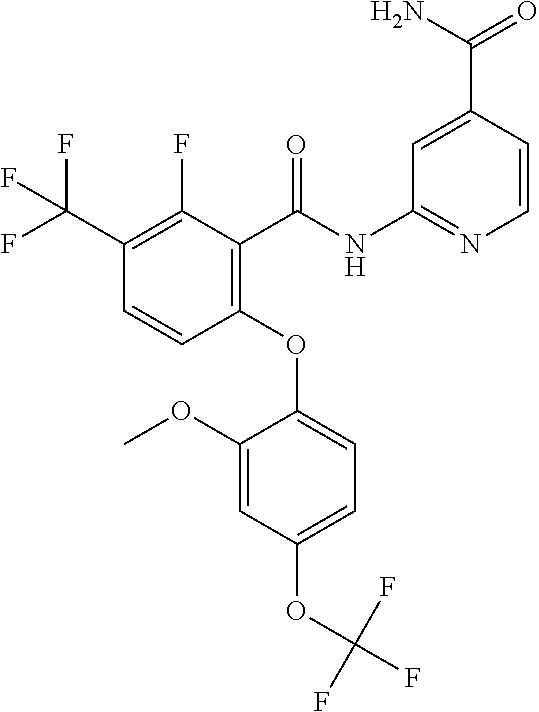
C1(OC2=CC=C(OC(F)(F)F)C=C2OC)=C(C(NC2=NC=CC(C(=O)N)=C2)=O)C(F)=C(C(F)(F)F)C=C1
